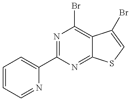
C1=CC=NC(C2=NC(Br)=C3C(=N2)SC=C3Br)=C1
